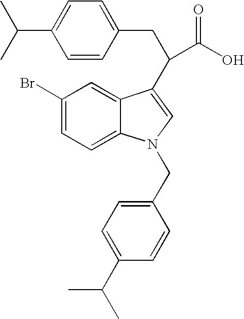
C1=C(Br)C=C2C(=C1)N(CC1=CC=C(C(C)C)C=C1)C=C2C(CC1=CC=C(C(C)C)C=C1)C(O)=O
